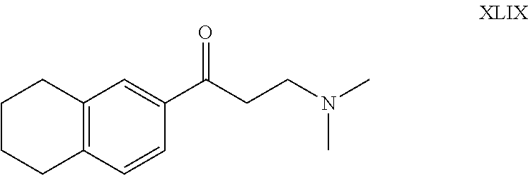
C12=C(C=CC(C(CCN(C)C)=O)=C1)CCCC2
